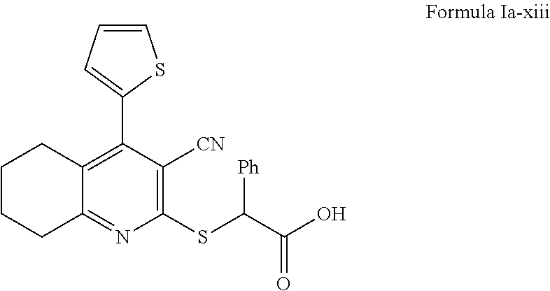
C1(SC(C(O)=O)[Ph])=C([CN])C(C2=CC=CS2)=C2C(=N1)CCCC2
